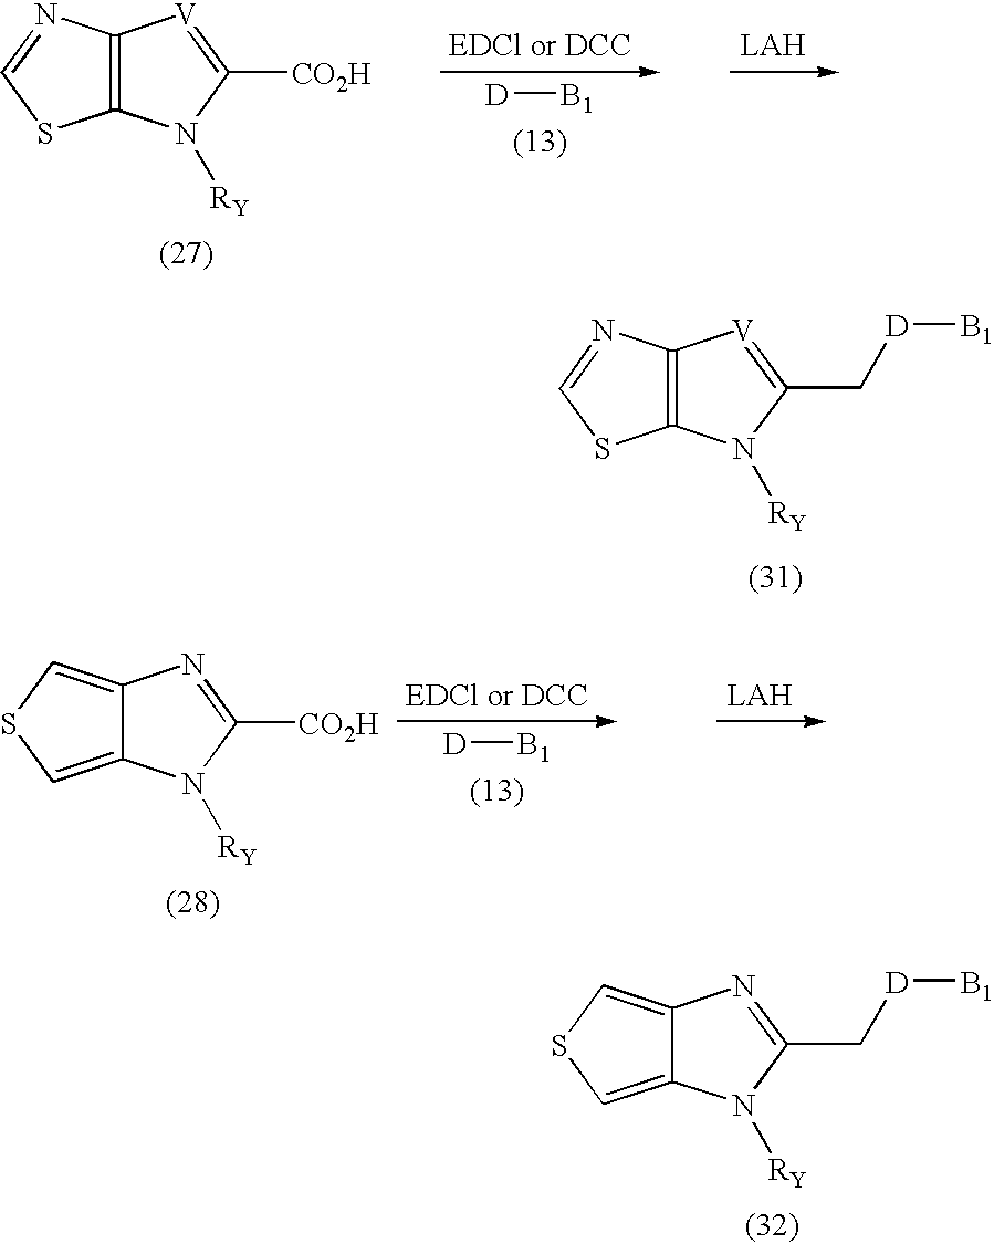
[D][B1].C12=C([V]=C([CO2H])N1[RY])N=CS2.C([D][B1])C1=[V]C2=C(N1[RY])SC=N2.[D][B1].C12=CSC=C1N=C([CO2H])N2[RY].C12=CSC=C1N=C(C[D][B1])N2[RY]
